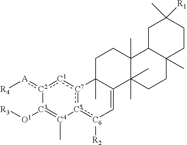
[R4][A]:[C2]1:[C1]:[C7]2:[C5](:[C6]([R2])C=C3C2(C)CCC2(C)C3(C)(C)CCC3(C)C2CC(C)([R1])CC3)[C4](C)=[C3]1[O1][R3]
